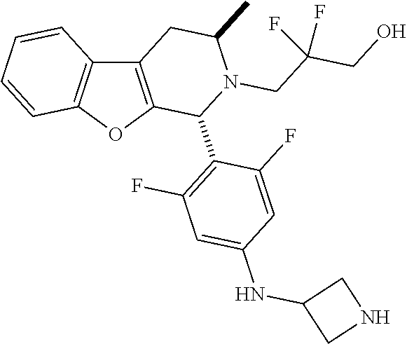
C12=C(OC3=C1C=CC=C3)C(C1=C(F)C=C(NC3CNC3)C=C1F)N(CC(CO)(F)F)C(C)C2
